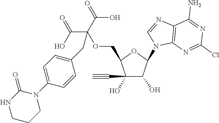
C1(C#C)(O)C(O)C(N2C3=C(N=C2)C(N)=NC(Cl)=N3)OC1COC(C(O)=O)(C(O)=O)CC1=CC=C(N2CCCNC2=O)C=C1
